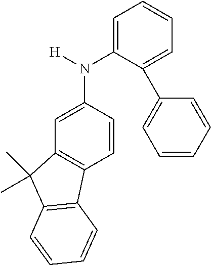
C1=CC(N([H])C2=CC=CC=C2C2=CC=CC=C2)=CC2=C1C1=C(C2(C)C)C=CC=C1
